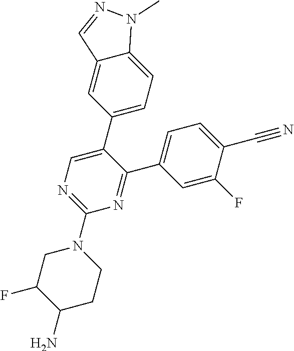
C1=C(C2=NC(N3CCC(N)C(F)C3)=NC=C2C2=CC=C3C(=C2)C=NN3C)C=C(F)C(C#N)=C1
